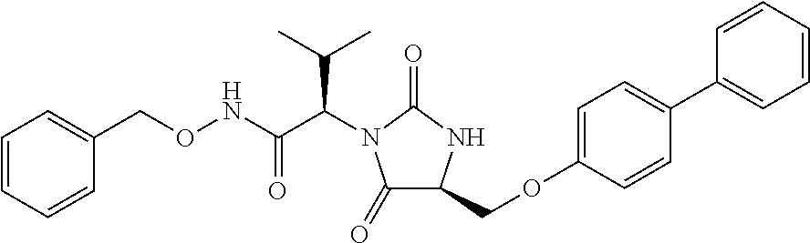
C1(=O)C(COC2=CC=C(C3=CC=CC=C3)C=C2)NC(=O)N1C(C(C)C)C(=O)NOCC1=CC=CC=C1
